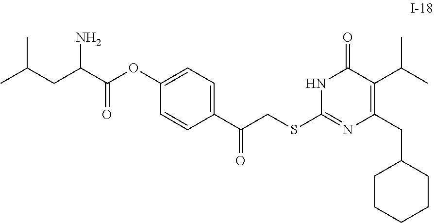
C1CCCCC1CC1=C(C(C)C)C(=O)NC(SCC(C2=CC=C(OC(C(CC(C)C)N)=O)C=C2)=O)=N1
